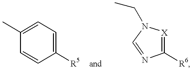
CC1=CC=C([R5])C=C1.C1([R6])=[X]N(CC)C=N1
